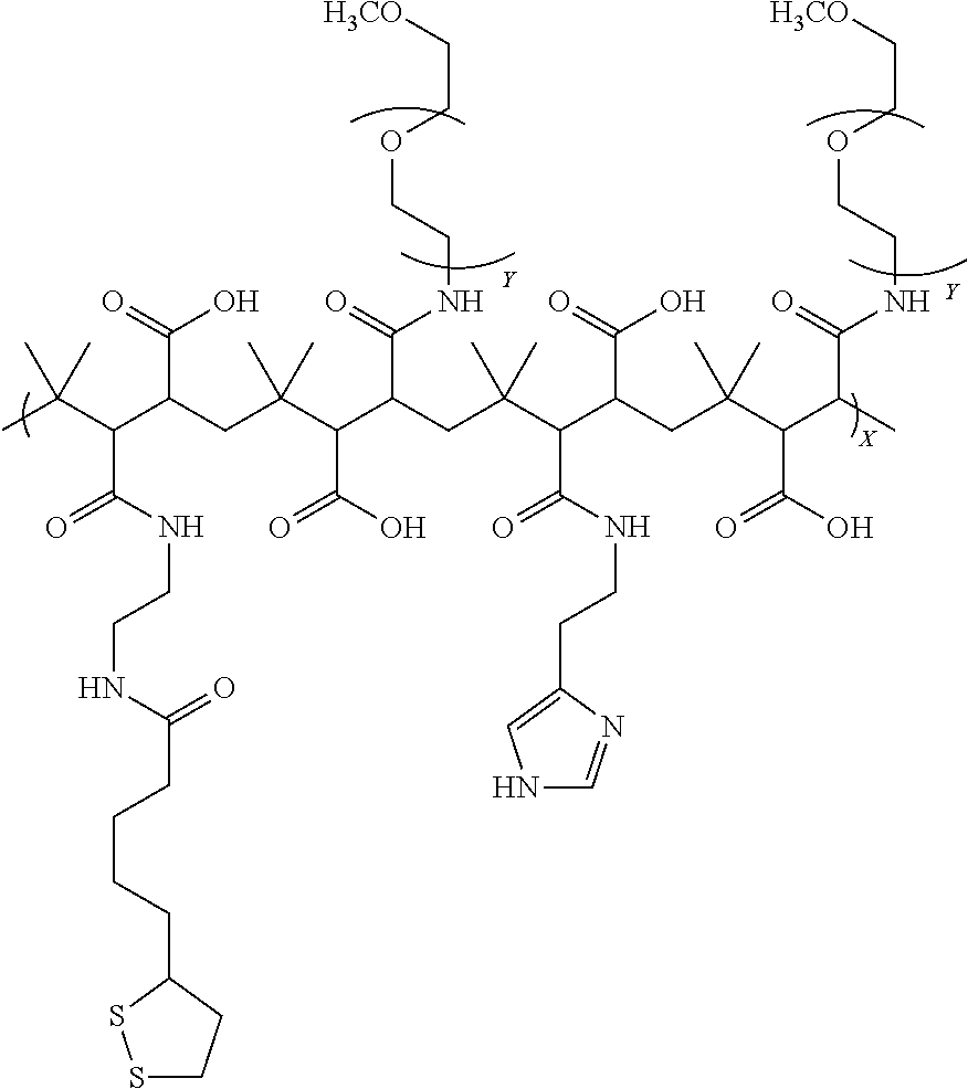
CC(C(C(CC(C(C(CC(C(C(CC(C(C(C)C(=O)NCCOCC[H3CO])C(O)=O)(C)C)C(=O)O)C(NCCC1=CNC=N1)=O)(C)C)C(=O)NCCOCC[H3CO])C(O)=O)(C)C)C(=O)O)C(NCCNC(CCCCC1SSCC1)=O)=O)(C)C.[Y].[Y]
